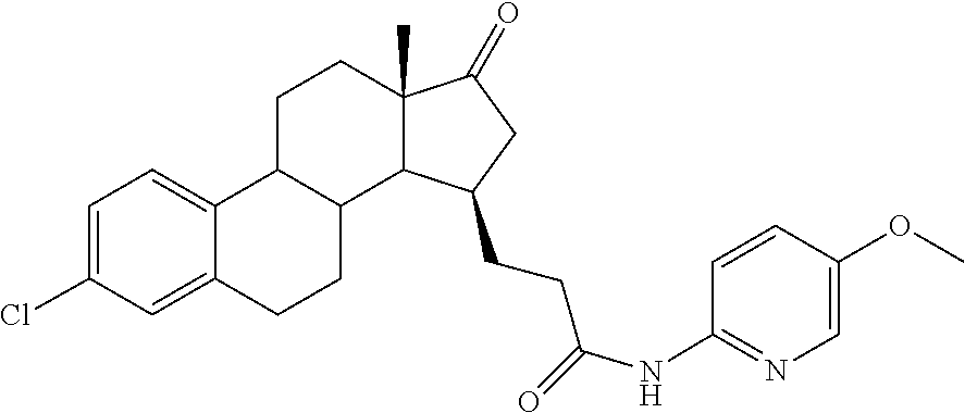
C12(C)C(=O)CC(CCC(=O)NC3=NC=C(OC)C=C3)C1C1C(C3=CC=C(Cl)C=C3CC1)CC2
